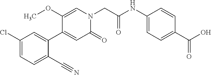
C1(C#N)=CC=C(Cl)C=C1C1=CC(=O)N(CC(NC2=CC=C(C(O)=O)C=C2)=O)C=C1OC
